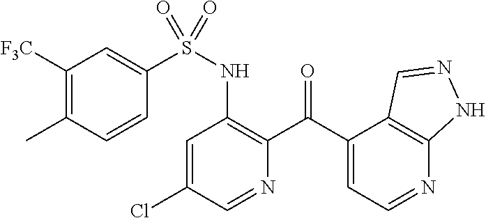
C1=C(Cl)C=NC(C(C2=CC=NC3=C2C=NN3)=O)=C1NS(=O)(C1=CC([F3C])=C(C)C=C1)=O
